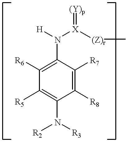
C1(N([H])[X]([(Z)r]C)=[(Y)p])=C([R6])C([R5])=C(N([R2])[R3])C([R8])=C1[R7]
